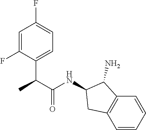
C1=C(F)C(C(C(NC2CC3=C(C2N)C=CC=C3)=O)C)=CC=C1F
